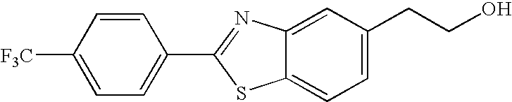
C1([F3C])=CC=C(C2=NC3=CC(CCO)=CC=C3S2)C=C1
